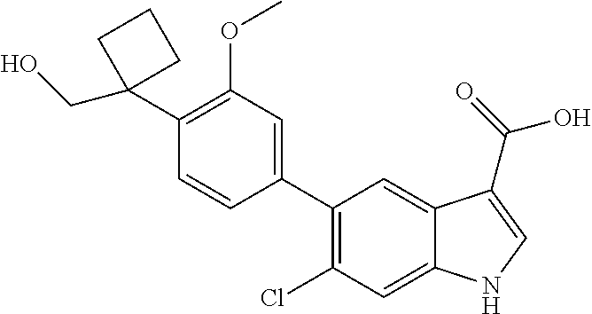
C1(C2=CC(OC)=C(C3(CO)CCC3)C=C2)=C(Cl)C=C2C(=C1)C(C(O)=O)=CN2
